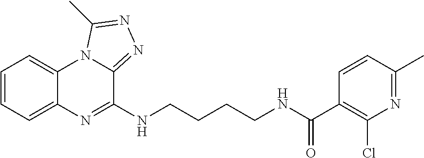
C1=CC=C2C(=C1)N1C(=NN=C1C)C(NCCCCNC(C1=C(Cl)N=C(C)C=C1)=O)=N2
